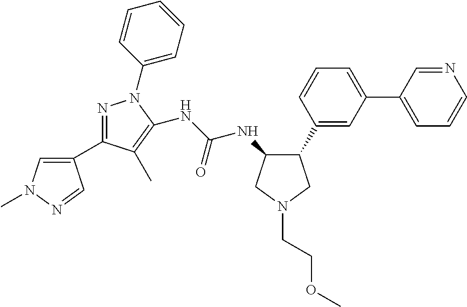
C1(C2=NN(C3=CC=CC=C3)C(NC(=O)NC3C(C4=CC(C5=CC=CN=C5)=CC=C4)CN(CCOC)C3)=C2C)=CN(C)N=C1
